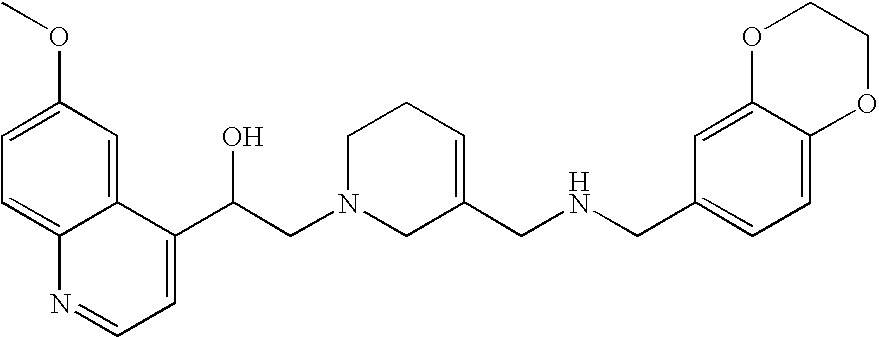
C1=C(OC)C=C2C(=C1)N=CC=C2C(CN1CC(CNCC2=CC=C3C(=C2)OCCO3)=CCC1)O
